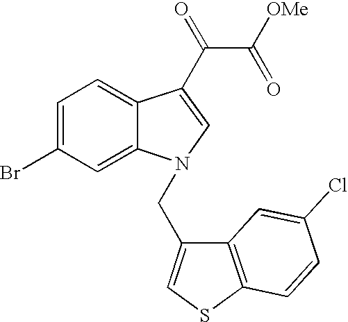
C1(Br)=CC=C2C(=C1)N(CC1=CSC3=C1C=C(Cl)C=C3)C=C2C(=O)C(=O)[OMe]
